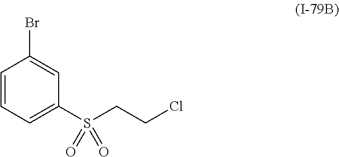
C1=CC=C(S(CCCl)(=O)=O)C=C1Br
